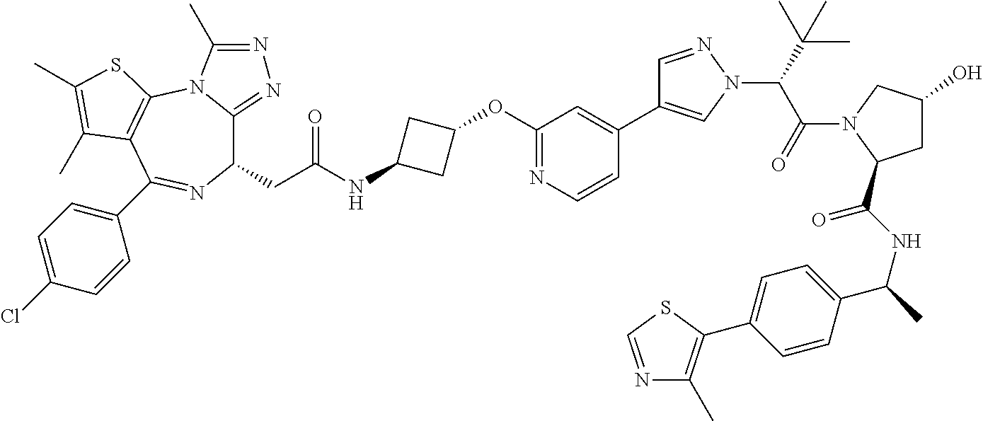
C1(CC(NC2CC(OC3=NC=CC(C4=CN(C(C(N5C(C(NC(C)C6=CC=C(C7=C(C)N=CS7)C=C6)=O)CC(O)C5)=O)C(C)(C)C)N=C4)=C3)C2)=O)C2=NN=C(C)N2C2=C(C(C3=CC=C(Cl)C=C3)=N1)C(C)=C(C)S2
